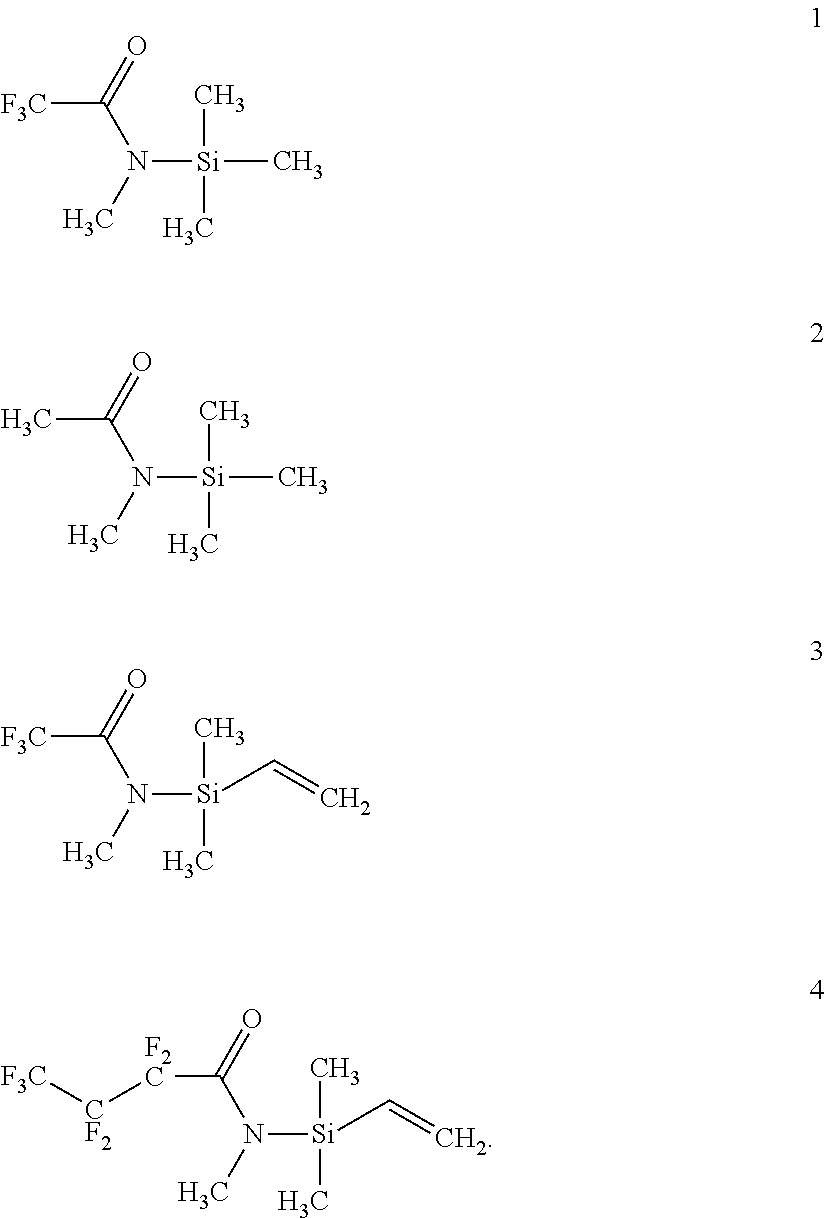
[F3C]C(=O)N(C)[Si](C)(C)C.CC(=O)N(C)[Si](C)(C)C.[F3C]C(=O)N(C)[Si](C)(C)C=C.[F2C](C(=O)N(C)[Si](C)(C)C=C)[CF2][F3C]
